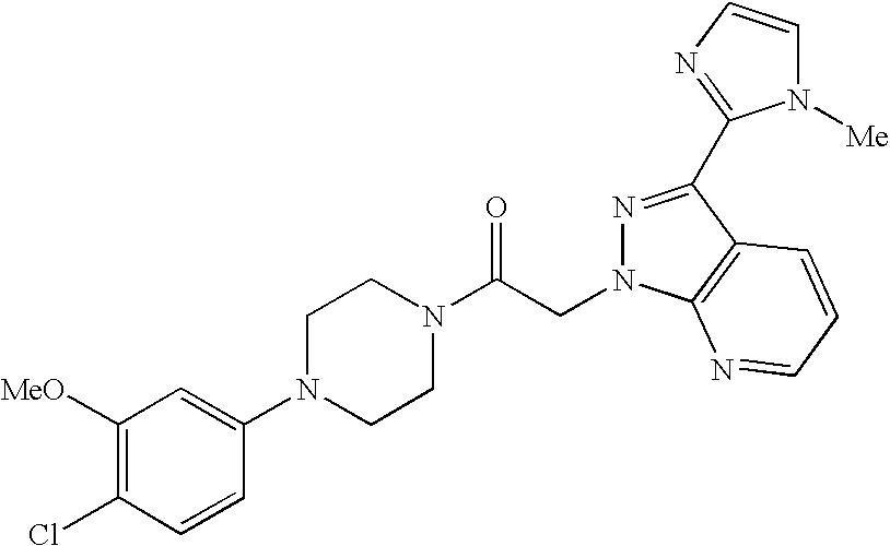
C1([MeO])=C(Cl)C=CC(N2CCN(C(CN3N=C(C4=NC=CN4[Me])C4=C3N=CC=C4)=O)CC2)=C1
